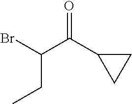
C(C(C1CC1)=O)(Br)CC
